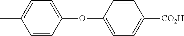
CC1=CC=C(OC2=CC=C([CO2H])C=C2)C=C1
